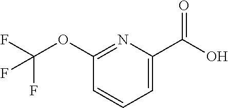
C1(OC(F)(F)F)=NC(C(=O)O)=CC=C1
